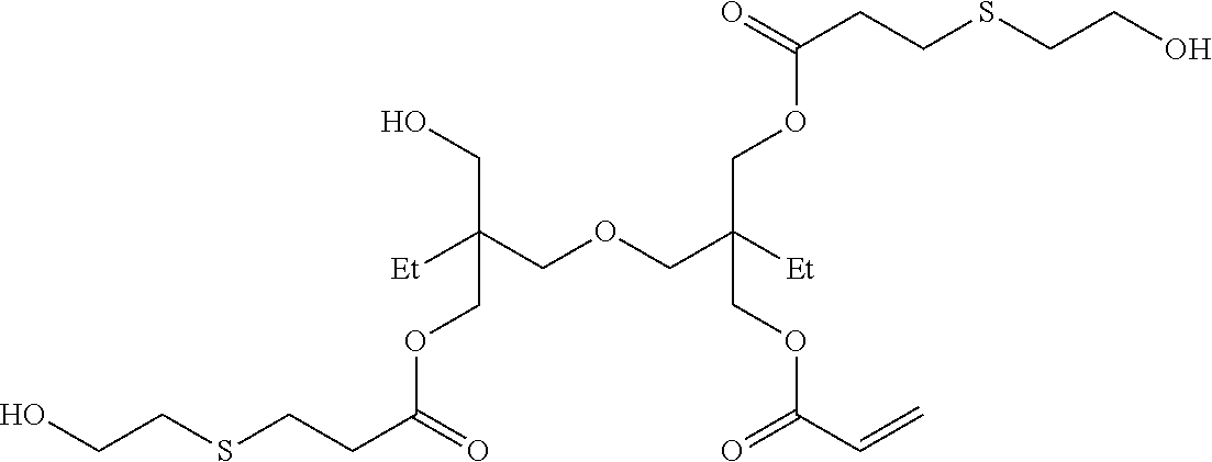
C(COCC([Et])(COC(CCSCCO)=O)COC(C=C)=O)([Et])(CO)COC(CCSCCO)=O
